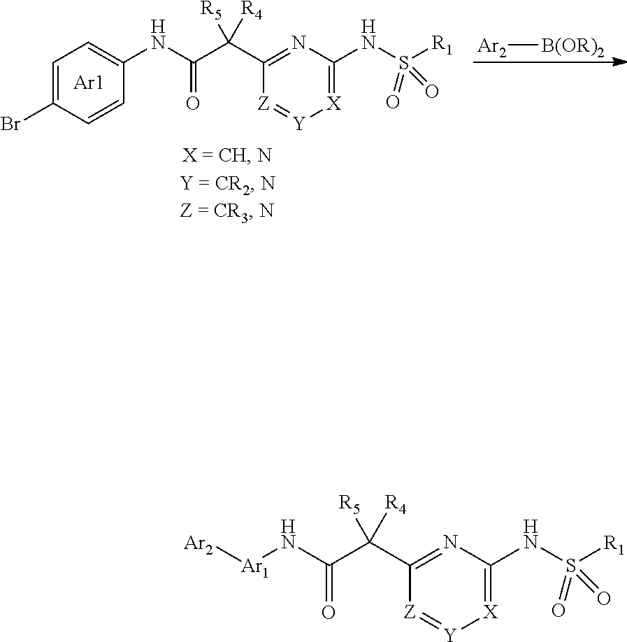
[Ar2][B(OR)2].C1(C(C(NC2=CC=C(Br)C=C2)=O)([R5])[R4])=NC(NS([R1])(=O)=O)=[X][Y]=[Z]1.[Ar1].C1(C(C(N[Ar1][Ar2])=O)([R5])[R4])=NC(NS([R1])(=O)=O)=[X][Y]=[Z]1
